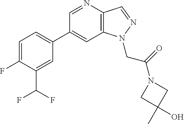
C1(C2=CC=C(F)C(C(F)F)=C2)=CC2=C(C=NN2CC(=O)N2CC(C)(O)C2)N=C1
